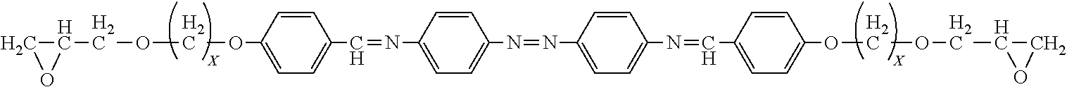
C1(COCOC2=CC=C(C=NC3=CC=C(N=NC4=CC=C(N=CC5=CC=C(OCOCC6CO6)C=C5)C=C4)C=C3)C=C2)CO1
